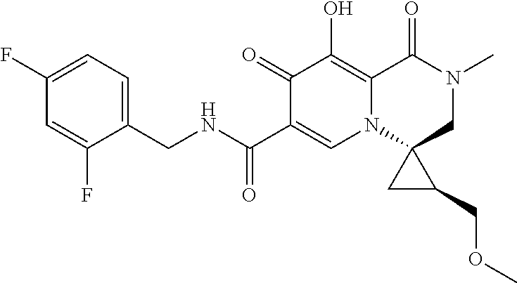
C1(F)=CC=C(CNC(C2=CN3C4(CN(C)C(=O)C3=C(O)C2=O)CC4COC)=O)C(F)=C1
